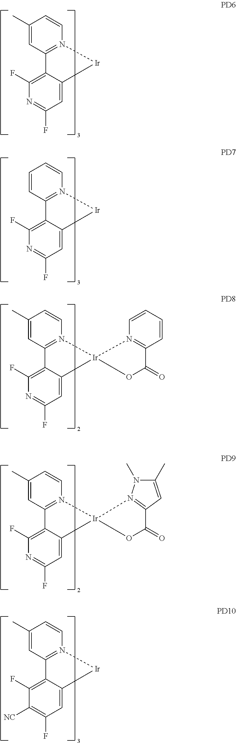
C1(C)=CC2=N(C=C1)[Ir]C1=CC(F)=NC(F)=C21.C1=CC2=N(C=C1)[Ir]C1=CC(F)=NC(F)=C21.C1(C)=CC2=N(C=C1)[Ir]C1=CC(F)=C([NC])C(F)=C21.C1(C)=CC2=N(C=C1)[Ir]1(C3=CC(F)=NC(F)=C23)N2=C(C=CC=C2)C(=O)O1.C1(C)=CC2=N(C=C1)[Ir]1(C3=CC(F)=NC(F)=C23)OC(=O)C2=N1N(C)C(C)=C2
